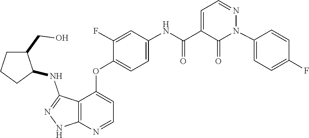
C1(OC2=CC=NC3=C2C(NC2C(CO)CCC2)=NN3)=CC=C(NC(C2=CC=NN(C3=CC=C(F)C=C3)C2=O)=O)C=C1F
